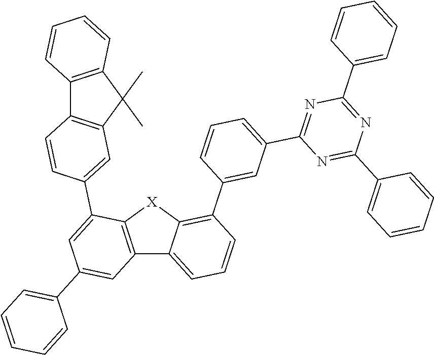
C12=C([X]C3=C(C4=CC(C5=NC(C6=CC=CC=C6)=NC(C6=CC=CC=C6)=N5)=CC=C4)C=CC=C13)C(C1=CC3=C(C4=C(C=CC=C4)C3(C)C)C=C1)=CC(C1=CC=CC=C1)=C2
